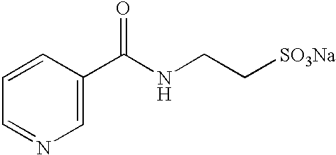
C1=C(C(NCC[SO3Na])=O)C=CC=N1
